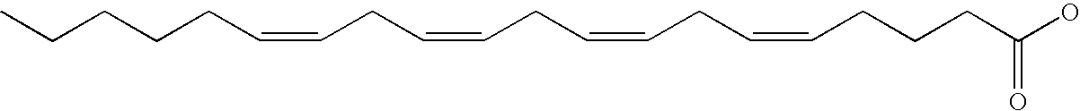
CCCCCC=CCC=CCC=CCC=CCCCC(O)=O
